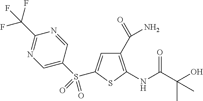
C1(C(=O)N)=C(NC(C(O)(C)C)=O)SC(S(=O)(C2=CN=C(C(F)(F)F)N=C2)=O)=C1
